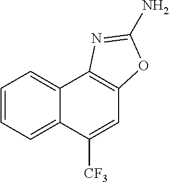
C12=CC=CC=C1C([CF3])=CC1=C2N=C(N)O1
